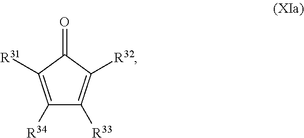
C1([R34])=C([R31])C(=O)C([R32])=C1[R33]
